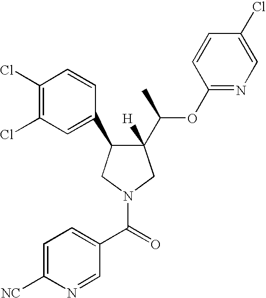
C1(Cl)=C(Cl)C=C(C2C([H])(C(OC3=NC=C(Cl)C=C3)C)CN(C(=O)C3=CC=C([NC])N=C3)C2)C=C1
